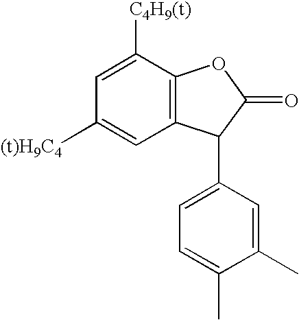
C1(=O)OC2=C(C1C1=CC=C(C)C(C)=C1)C=C([(t)H9C4])C=C2[C4H9(t)]
